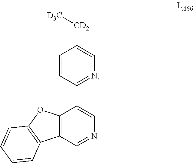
C1=CC(C2=CN=CC3=C2OC2=C3C=CC=C2)=NC=C1[CD2][D3C]
